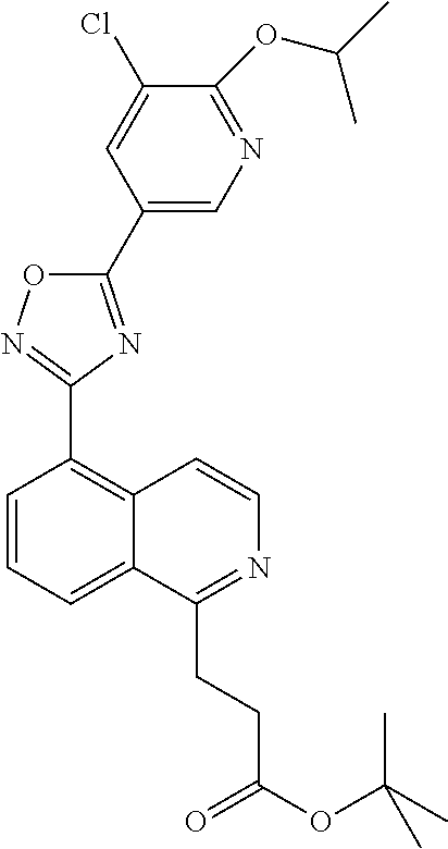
C1=CC=C2C(=C1C1=NOC(C3=CN=C(OC(C)C)C(Cl)=C3)=N1)C=CN=C2CCC(=O)OC(C)(C)C
